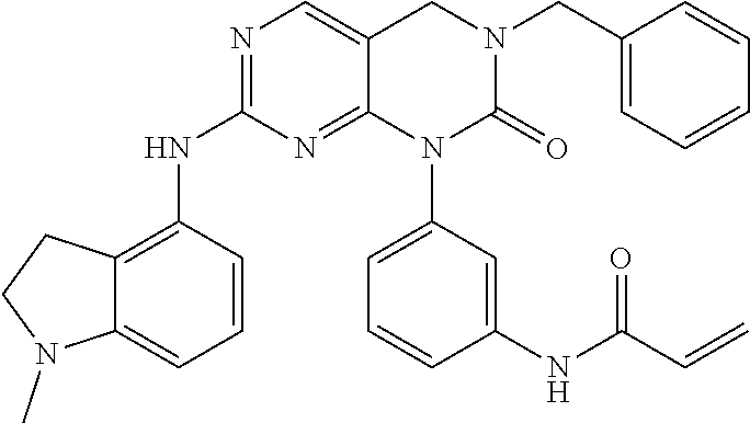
N(C1=NC=C2C(=N1)N(C1=CC=CC(NC(C=C)=O)=C1)C(=O)N(CC1=CC=CC=C1)C2)C1=C2C(=CC=C1)N(C)CC2
